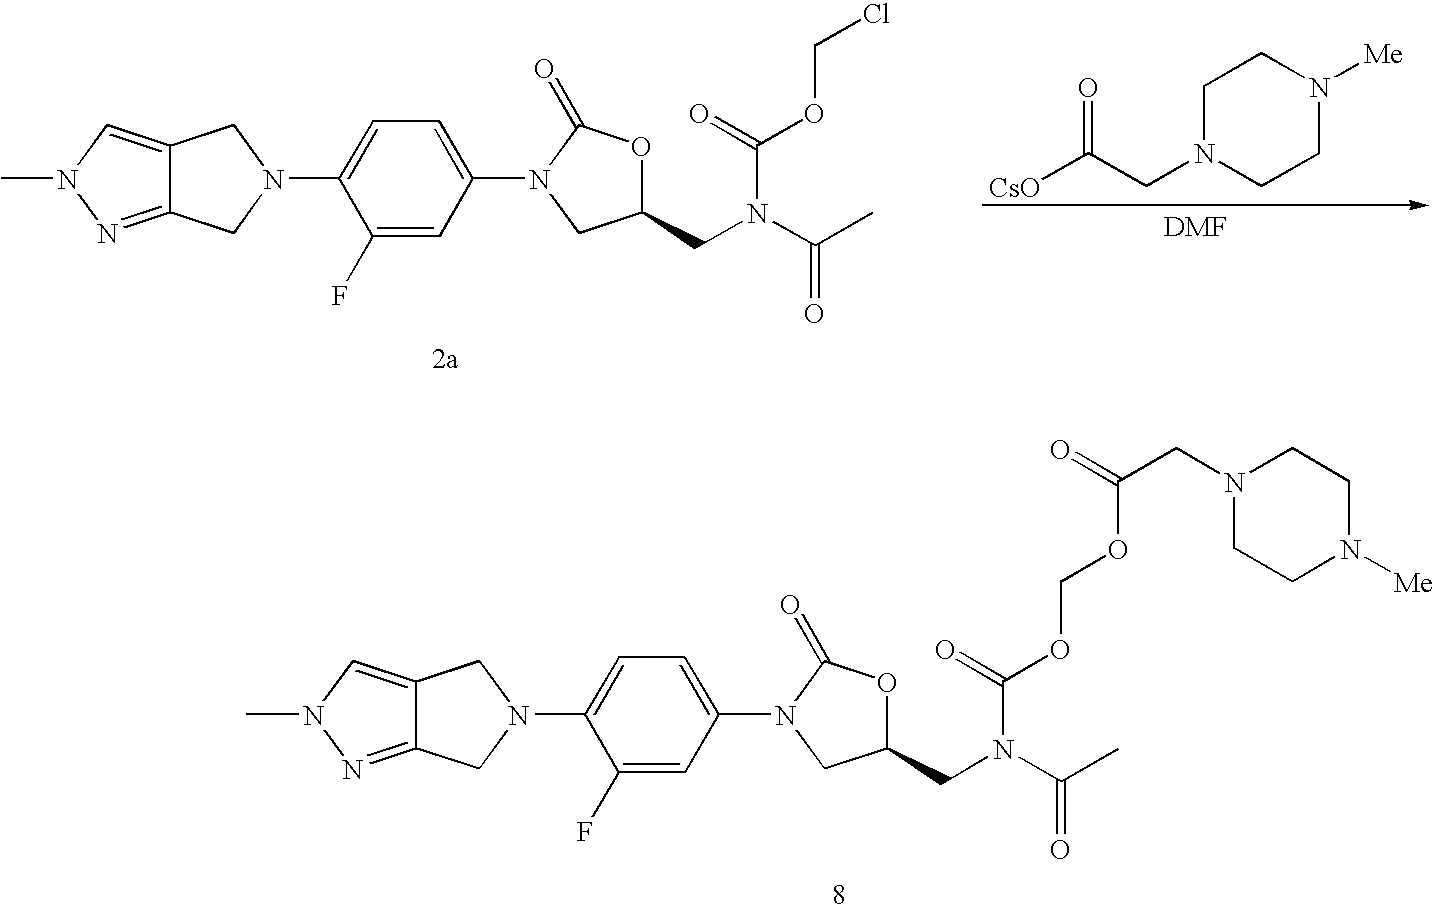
C12=NN(C)C=C1CN(C1=CC=C(N3CC(CN(C(C)=O)C(=O)OCCl)OC3=O)C=C1F)C2.C1N(CC([CsO])=O)CCN([Me])C1.C12=NN(C)C=C1CN(C1=CC=C(N3CC(CN(C(C)=O)C(=O)OCOC(=O)CN4CCN([Me])CC4)OC3=O)C=C1F)C2
